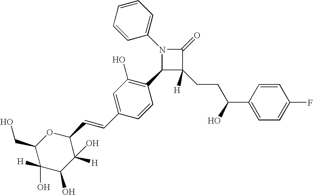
N1(C2=CC=CC=C2)C(C2=C(O)C=C(C=CC3OC(CO)C(O)([H])C(O)C3([H])O)C=C2)C(CCC(C2=CC=C(F)C=C2)O)([H])C1=O
